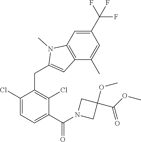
C1(Cl)=CC=C(C(=O)N2CC(OC)(C(=O)OC)C2)C(Cl)=C1CC1=CC2=C(N1C)C=C(C(F)(F)F)C=C2C
